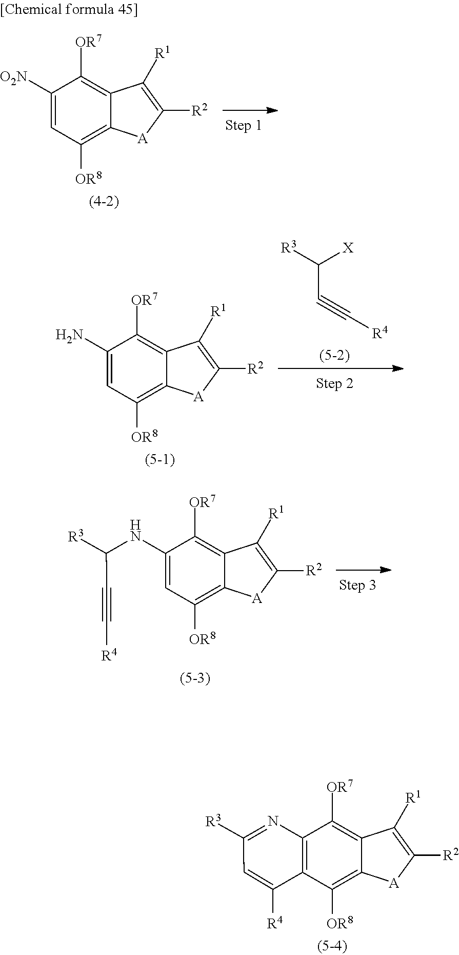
C1([O2N])=CC([OR8])=C2C(=C1[OR7])C([R1])=C([R2])[A]2.C(C#C[R4])([R3])[X].C1(N)=CC([OR8])=C2C(=C1[OR7])C([R1])=C([R2])[A]2.C1(NC(C#C[R4])[R3])=CC([OR8])=C2C(=C1[OR7])C([R1])=C([R2])[A]2.C12=C(C([OR8])=C3C(=C1[OR7])C([R1])=C([R2])[A]3)C([R4])=CC([R3])=N2
